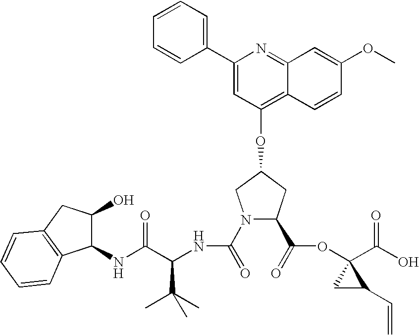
C1=CC=C(C2=CC(OC3CN(C(=O)NC(C(NC4C(O)CC5=C4C=CC=C5)=O)C(C)(C)C)C(C(=O)OC4(C(O)=O)CC4C=C)C3)=C3C(=N2)C=C(OC)C=C3)C=C1
